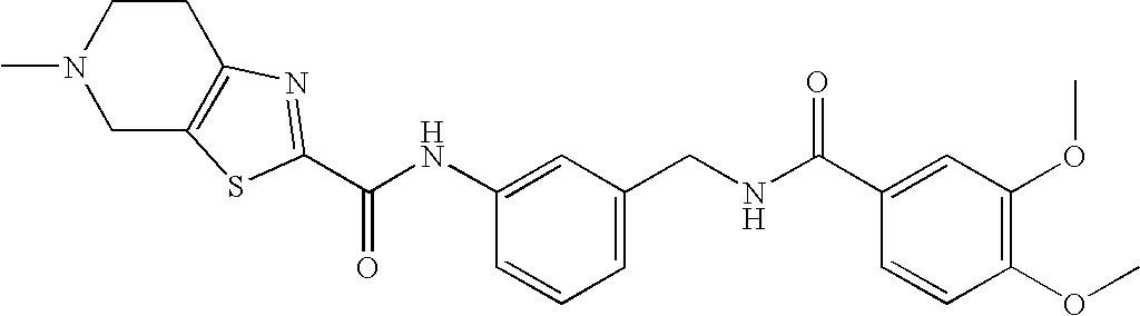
C(NC1=CC(CNC(C2=CC(OC)=C(OC)C=C2)=O)=CC=C1)(=O)C1=NC2=C(CN(C)CC2)S1
